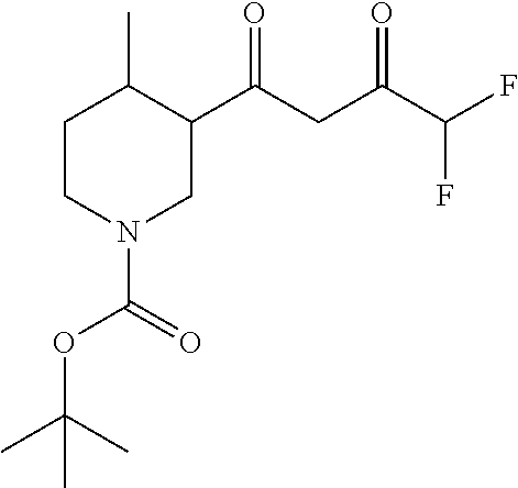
C1CN(C(OC(C)(C)C)=O)CC(C(CC(C(F)F)=O)=O)C1C
